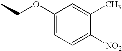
C1(OCC)=CC=C([NO2])C(C)=C1
